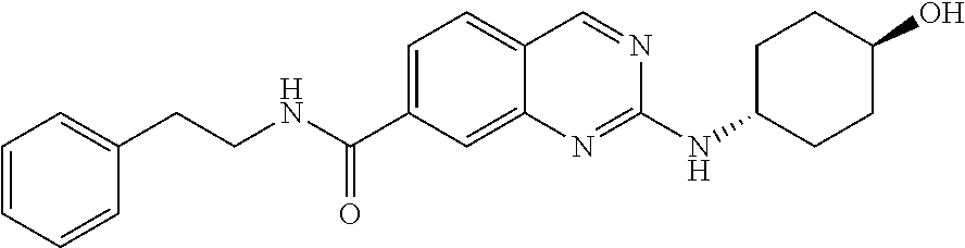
C1=C(C(NCCC2=CC=CC=C2)=O)C=C2C(=C1)C=NC(NC1CCC(O)CC1)=N2
